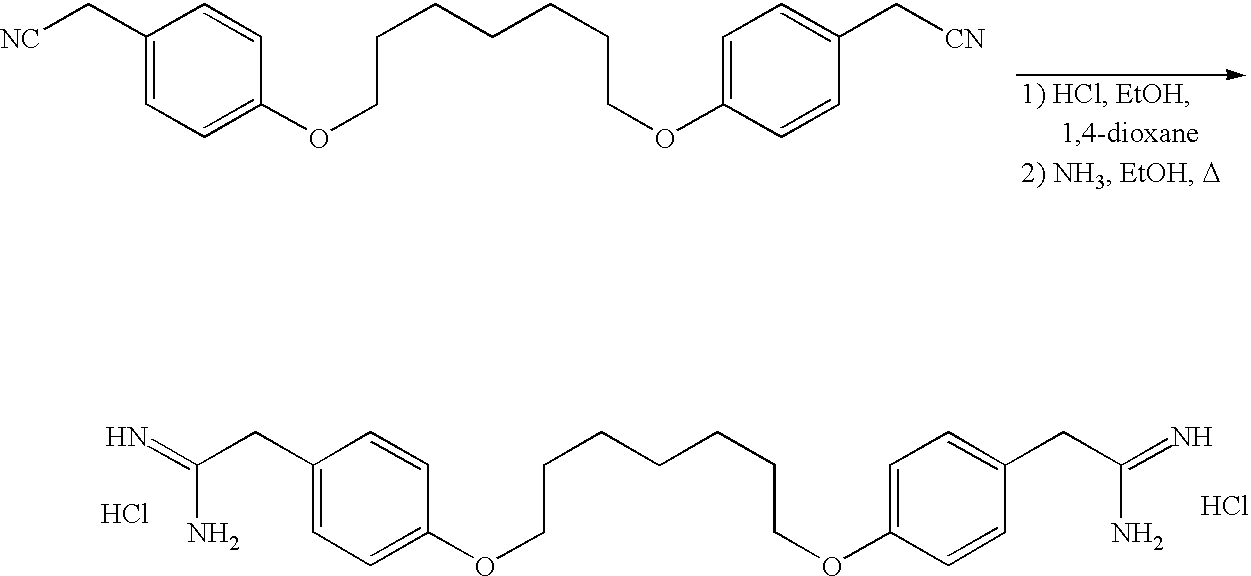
C(COC1=CC=C(C[NC])C=C1)CCCCCOC1=CC=C(C[CN])C=C1.C(COC1=CC=C(CC(=N)N)C=C1)CCCCCOC1=CC=C(CC(=N)N)C=C1.Cl.Cl
